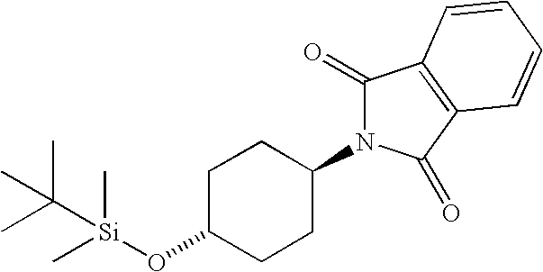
C1C(O[Si](C)(C)C(C)(C)C)CCC(N2C(=O)C3=C(C2=O)C=CC=C3)C1
